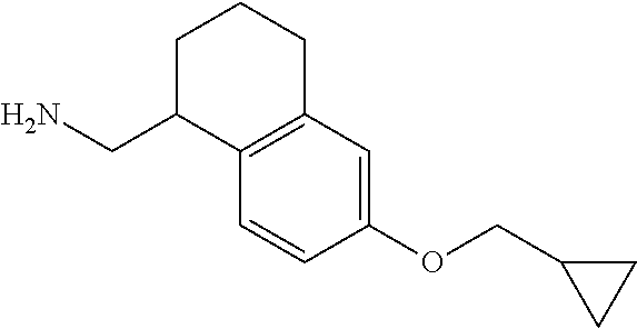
C1C(CN)C2=C(CC1)C=C(OCC1CC1)C=C2
